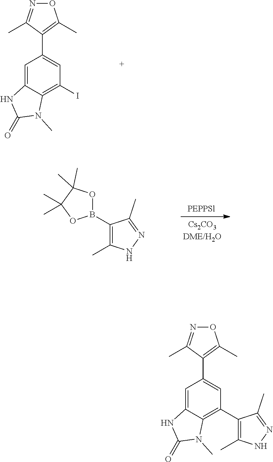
C1=C2C(=C(I)C=C1C1=C(C)ON=C1C)N(C)C(=O)N2.O1B(C2=C(C)NN=C2C)OC(C)(C)C1(C)C.C1=C2C(=C(C3=C(C)NN=C3C)C=C1C1=C(C)ON=C1C)N(C)C(=O)N2
